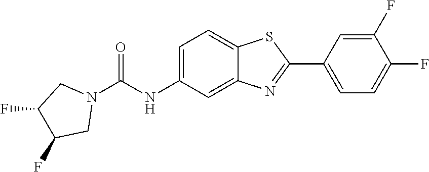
C1(F)=CC(C2=NC3=CC(NC(N4CC(F)C(F)C4)=O)=CC=C3S2)=CC=C1F
